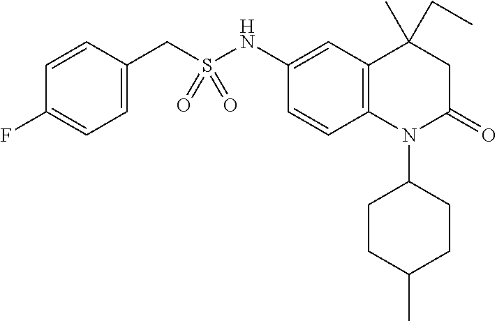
C1(CS(NC2=CC3=C(C=C2)N(C2CCC(C)CC2)C(=O)CC3(C)CC)(=O)=O)=CC=C(F)C=C1
